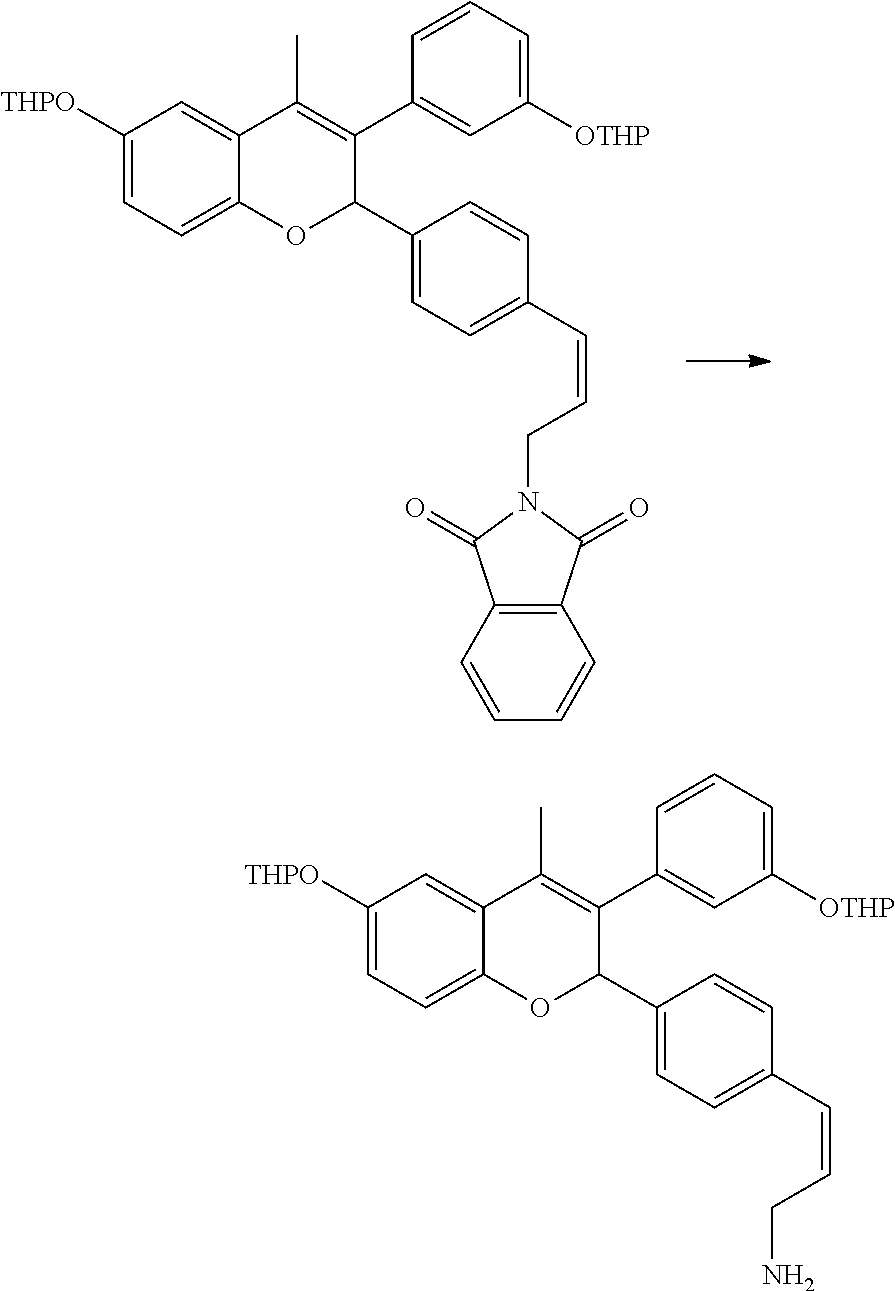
C1([THPO])=CC=C2C(=C1)C(C)=C(C1=CC([OTHP])=CC=C1)C(C1=CC=C(C=CCN3C(=O)C4=C(C=CC=C4)C3=O)C=C1)O2.C1([THPO])=CC=C2C(=C1)C(C)=C(C1=CC([OTHP])=CC=C1)C(C1=CC=C(C=CCN)C=C1)O2
